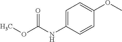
C1=C(NC(=O)OC)C=CC(OC)=C1
